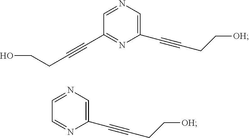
C1=NC=C(C#CCC[OH])N=C1C#CCCO.C1=NC=C(C#CCC[OH])N=C1
